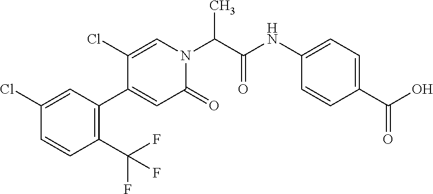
C1(Cl)=CC(C2=CC(=O)N(C(C(NC3=CC=C(C(O)=O)C=C3)=O)C)C=C2Cl)=C(C(F)(F)F)C=C1
